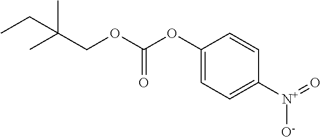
C1(OC(OCC(C)(CC)C)=O)=CC=C([N+]([O-])=O)C=C1
